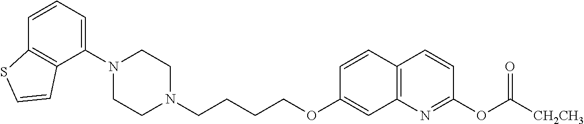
C1(N2CCN(CCCCOC3=CC4=C(C=C3)C=CC(OC([CH2CH3])=O)=N4)CC2)=CC=CC2=C1C=CS2
